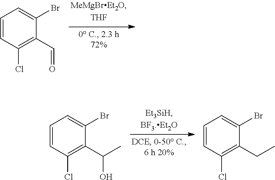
C1=CC(Cl)=C(C=O)C(Br)=C1.C1=CC(Cl)=C(C(O)C)C(Br)=C1.C1=CC(Cl)=C(CC)C(Br)=C1
